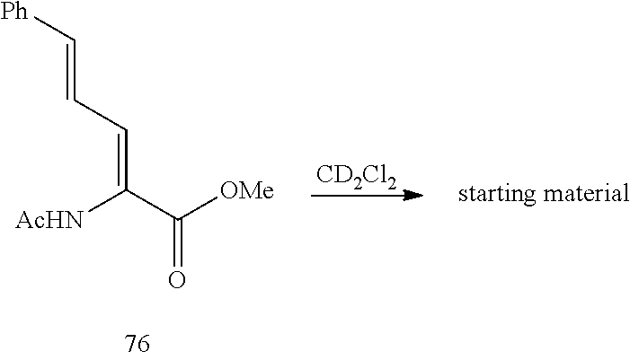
[CD2Cl2].[Ph]C=CC=C(C([OMe])=O)[AcHN]
